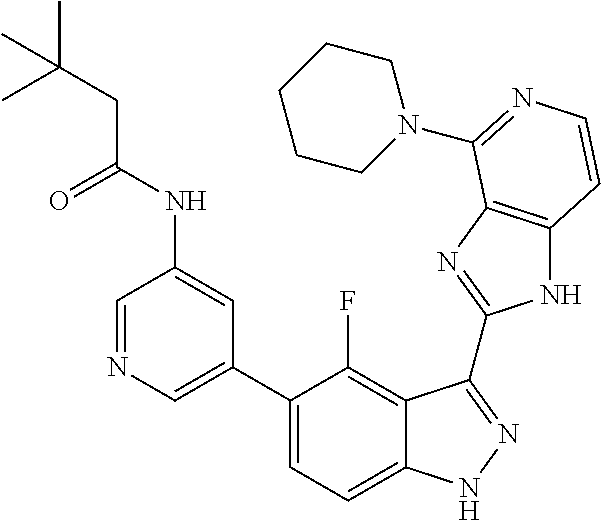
C1=C(C2=CC=C3C(=C2F)C(C2=NC4=C(N2)C=CN=C4N2CCCCC2)=NN3)C=C(NC(CC(C)(C)C)=O)C=N1
